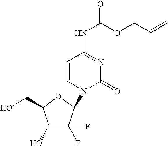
C1(O)C(F)(F)C(N2C(=O)N=C(NC(=O)OCC=C)C=C2)OC1CO
